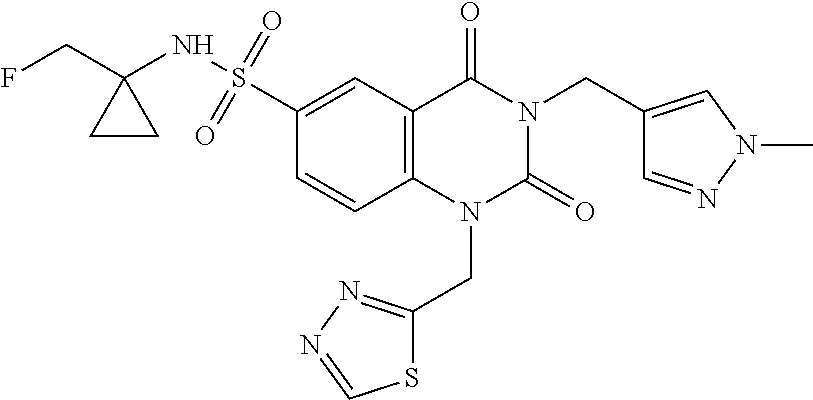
FCC1(NS(=O)(=O)C2=CC3=C(C=C2)N(CC2=NN=CS2)C(=O)N(CC2=CN(C)N=C2)C3=O)CC1
